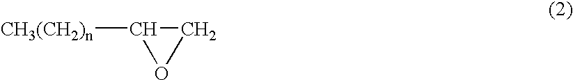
C1([CH3(CH2)n])OC1
